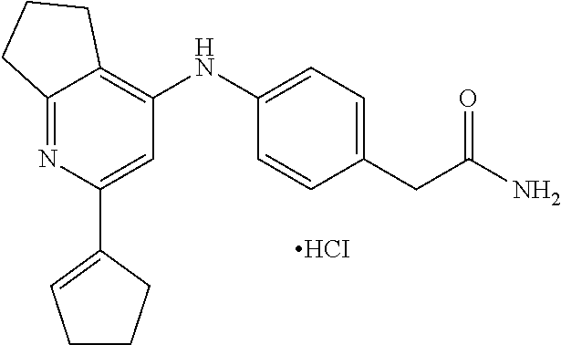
C12=NC(C3=CCCC3)=CC(NC3=CC=C(CC(=O)N)C=C3)=C1CCC2.[HCI]
